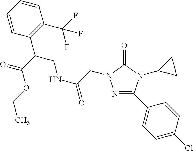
C(=O)(CN1N=C(C2=CC=C(Cl)C=C2)N(C2CC2)C1=O)NCC(C1=C(C(F)(F)F)C=CC=C1)C(=O)OCC
